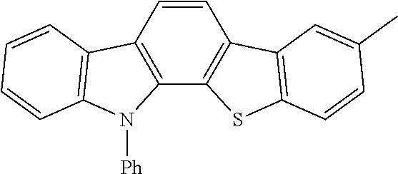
C1=CC2=C(C3=C1C1=C(S3)C=CC(C)=C1)N([Ph])C1=C2C=CC=C1
